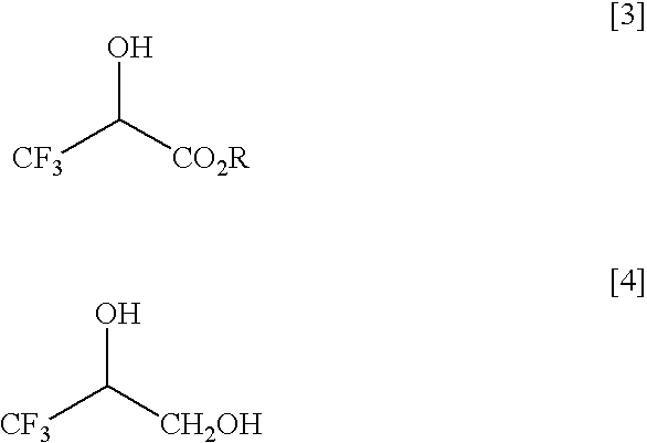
[CF3]C([CO2R])O.[CF3]C([CH2OH])O
